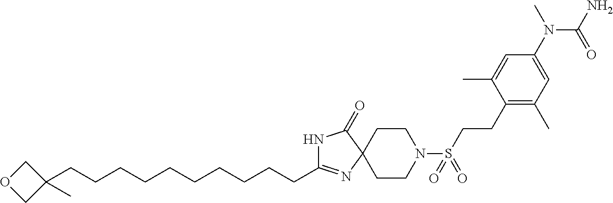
C(C1=NC2(C(=O)N1)CCN(S(CCC1=C(C)C=C(N(C)C(=O)N)C=C1C)(=O)=O)CC2)CCCCCCCCCC1(C)COC1
